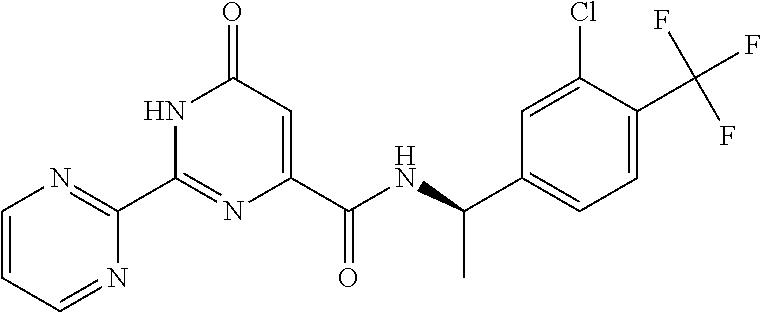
C1(C2=NC=CC=N2)=NC(C(NC(C2=CC=C(C(F)(F)F)C(Cl)=C2)C)=O)=CC(=O)N1
